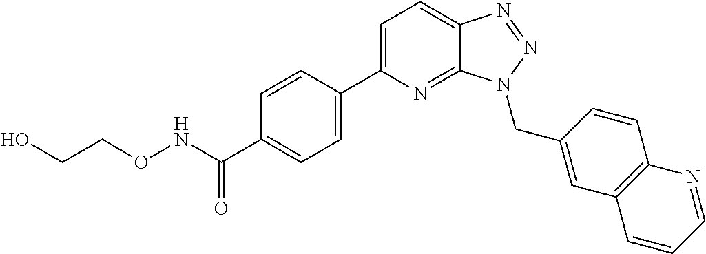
C1=CC(C2=CC=C3C(=N2)N(CC2=CC4=C(C=C2)N=CC=C4)N=N3)=CC=C1C(NOCCO)=O
